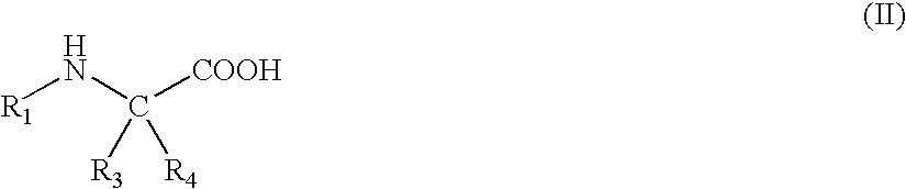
[R1]NC([COOH])([R3])[R4]
